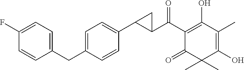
C1(C(C2C(C3=CC=C(CC4=CC=C(F)C=C4)C=C3)C2)=O)=C(O)C(C)=C(O)C(C)(C)C1=O
